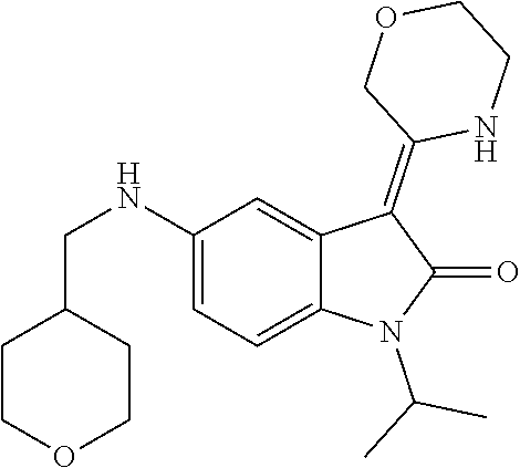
C1(NCC2CCOCC2)=CC=C2C(=C1)C(=C1NCCOC1)C(=O)N2C(C)C
